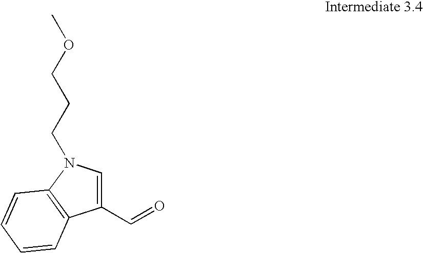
O=CC1=CN(CCCOC)C2=C1C=CC=C2
